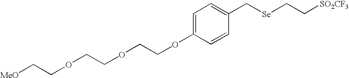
C1=C(OCCOCCOCC[MeO])C=CC(C[Se]CC[SO2CF3])=C1
